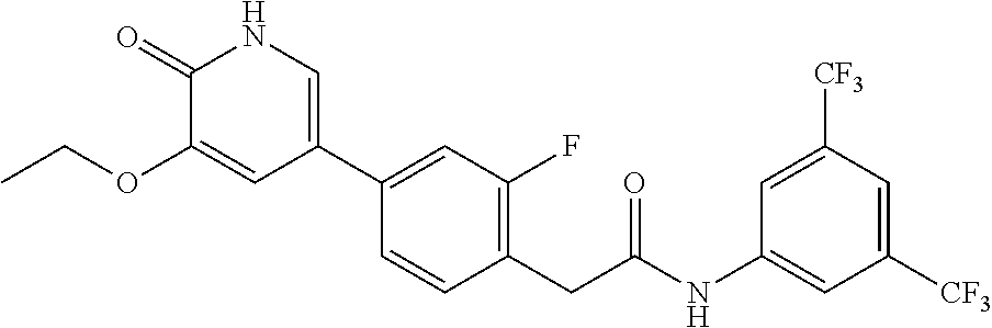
C1(C2=CC(F)=C(CC(NC3=CC([CF3])=CC([CF3])=C3)=O)C=C2)=CNC(=O)C(OCC)=C1
